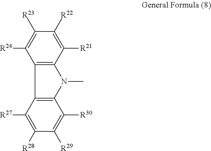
C1([R22])=C([R21])C2=C(C([R24])=C1[R23])C1=C(N2C)C([R30])=C([R29])C([R28])=C1[R27]
